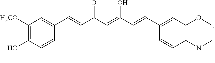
C1([H3CO])=C(O)C=CC(C=CC(C=C(C=CC2=CC3=C(C=C2)N(C)CCO3)O)=O)=C1
